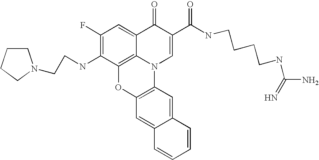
C1(F)=C(NCCN2CCCC2)C2=C3C(=C1)C(=O)C(C(NCCCCNC(N)=N)=O)=CN3C1=C(O2)C=C2C(=C1)C=CC=C2
